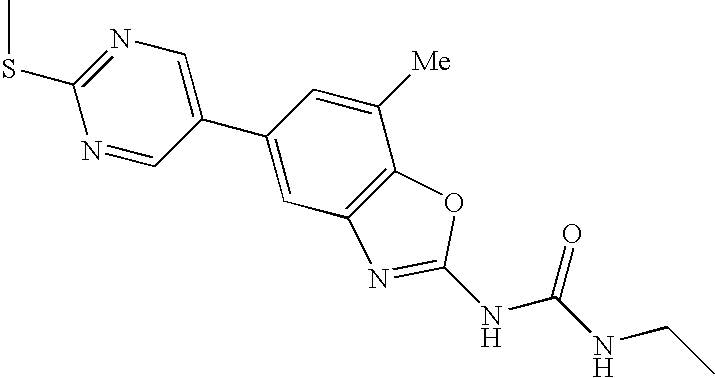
N1=C(SC)N=CC(C2=CC3=C(C([Me])=C2)OC(NC(NCC)=O)=N3)=C1
